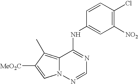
C12=C(C)C([MeO2C])=CN1N=CN=C2NC1=CC([NO2])=C(Cl)C=C1
